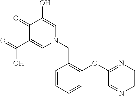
C1(=O)C(C(O)=O)=CN(CC2=C(OC3=NC=CN=C3)C=CC=C2)C=C1O
